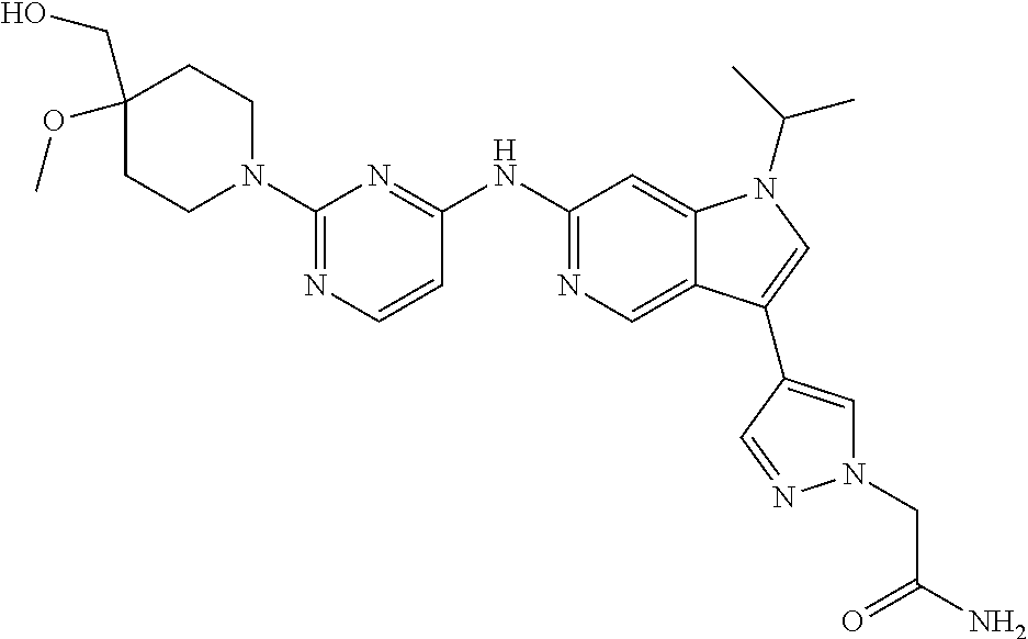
C1(N2CCC(OC)(CO)CC2)=NC=CC(NC2=NC=C3C(=C2)N(C(C)C)C=C3C2=CN(CC(N)=O)N=C2)=N1
